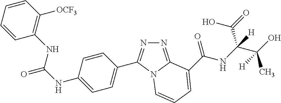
C1=CC=CC([OCF3])=C1NC(NC1=CC=C(C2=NN=C3N2C=CC=C3C(NC(C(O)(C)[H])(C(=O)O)[H])=O)C=C1)=O
